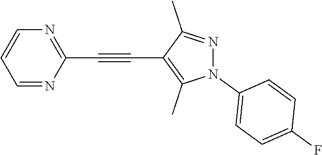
C1=NC(C#CC2=C(C)N(C3=CC=C(F)C=C3)N=C2C)=NC=C1
